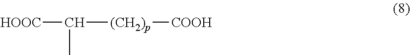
CC([HOOC])[(CH2)p][COOH]
